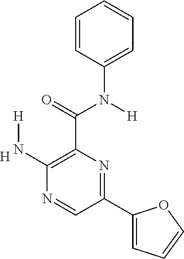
C1=CC(N(C(C2=C(N[H])N=CC(C3=CC=CO3)=N2)=O)[H])=CC=C1.[H]
